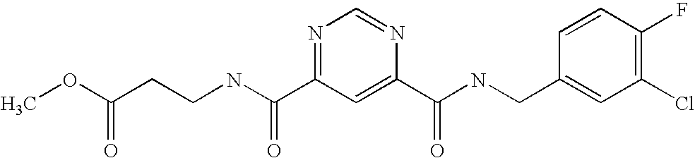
C(NC(=O)C1=NC=NC(C(=O)NCC2=CC(Cl)=C(F)C=C2)=C1)CC(=O)OC
